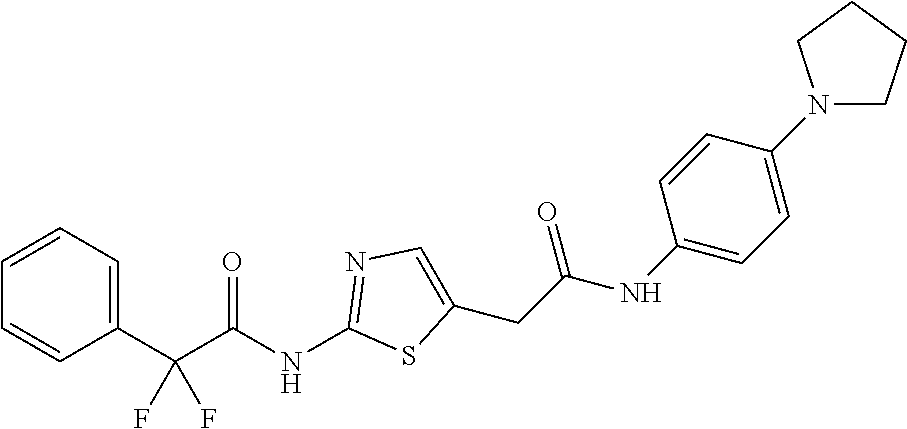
C(NC1=NC=C(CC(NC2=CC=C(N3CCCC3)C=C2)=O)S1)(C(C1=CC=CC=C1)(F)F)=O
